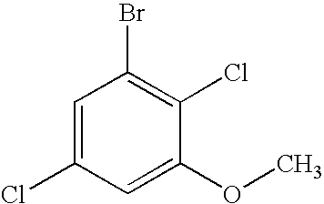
C1=C(Cl)C=C(OC)C(Cl)=C1Br
